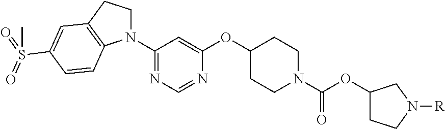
C1(N2CCC3=C2C=CC(S(=O)(=O)C)=C3)=NC=NC(OC2CCN(C(OC3CCN([R])C3)=O)CC2)=C1
